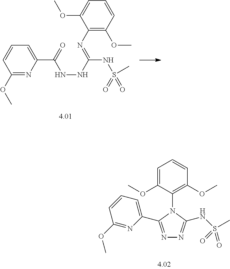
C1=CC(OC)=C(N=C(NS(C)(=O)=O)NNC(C2=CC=CC(OC)=N2)=O)C(OC)=C1.C1=C(OC)C(N2C(C3=CC=CC(OC)=N3)=NN=C2NS(C)(=O)=O)=C(OC)C=C1
